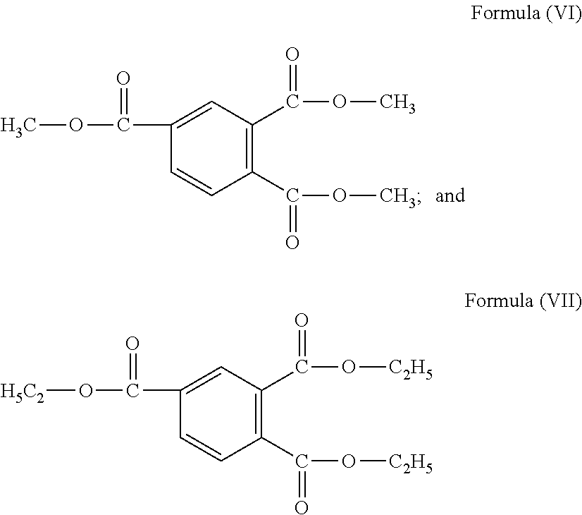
C1(C(=O)OC)=C(C(=O)OC)C=C(C(=O)OC)C=C1.C1(C(=O)O[C2H5])=C(C(=O)O[C2H5])C=C(C(=O)O[H5C2])C=C1
